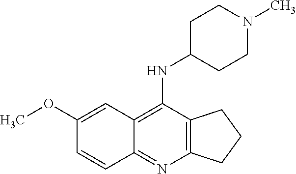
C1(OC)=CC2=C(NC3CCN(C)CC3)C3=C(N=C2C=C1)CCC3
